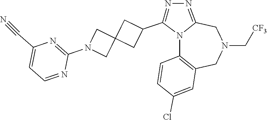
N12C3=C(CN(C[CF3])CC1=NN=C2C1CC2(C1)CN(C1=NC(C#N)=CC=N1)C2)C=C(Cl)C=C3
